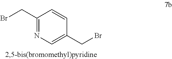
C1(CBr)=NC=C(CBr)C=C1
